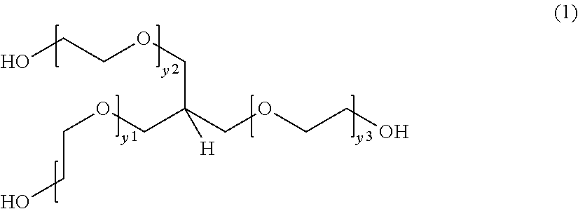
OCCOCC(COCCO)(COCCO)[H]
